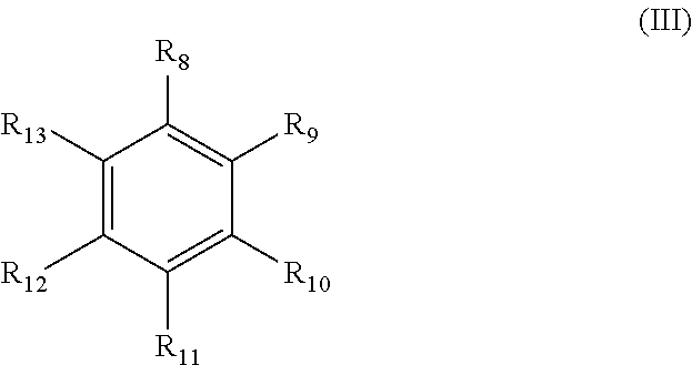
C1([R13])=C([R12])C([R11])=C([R10])C([R9])=C1[R8]
